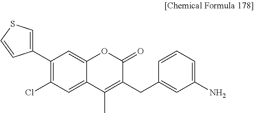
C1(N)=CC=CC(CC2=C(C)C3=CC(Cl)=C(C4=CSC=C4)C=C3OC2=O)=C1
